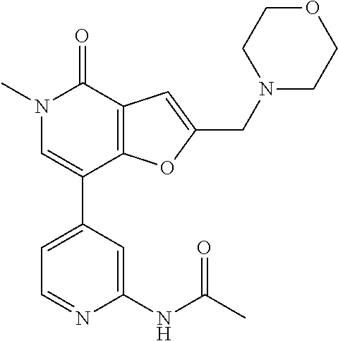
C1=C(C2=CN(C)C(=O)C3=C2OC(CN2CCOCC2)=C3)C=C(NC(C)=O)N=C1
